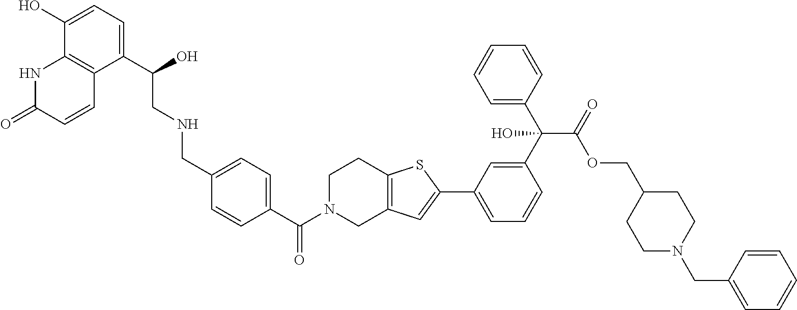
C1(C(O)CNCC2=CC=C(C(N3CC4=C(CC3)SC(C3=CC=CC(C(C5=CC=CC=C5)(O)C(=O)OCC5CCN(CC6=CC=CC=C6)CC5)=C3)=C4)=O)C=C2)=CC=C(O)C2=C1C=CC(=O)N2
